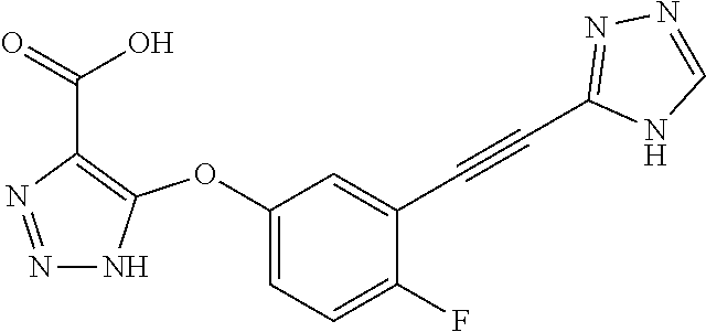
C1(OC2=C(C(=O)O)N=NN2)=CC=C(F)C(C#CC2=NN=CN2)=C1
